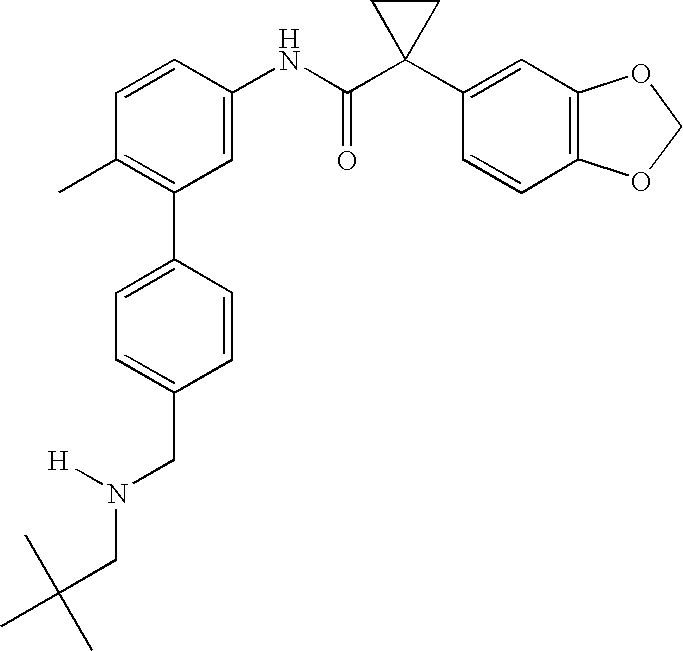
C1(NC(C2(C3=CC4=C(C=C3)OCO4)CC2)=O)=CC(C2=CC=C(CN([H])CC(C)(C)C)C=C2)=C(C)C=C1
